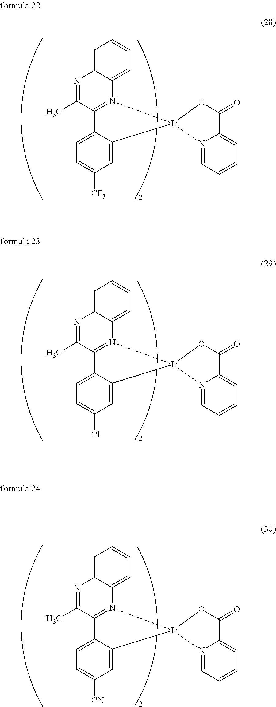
C1=C2C(=CC=C1)N1=C(C(C)=N2)C2=CC=C([CF3])C=C2[Ir]12N1=CC=CC=C1C(=O)O2.C1=C2C(=CC=C1)N1=C(C(C)=N2)C2=CC=C(Cl)C=C2[Ir]12N1=CC=CC=C1C(=O)O2.C1=C2C(=CC=C1)N1=C(C(C)=N2)C2=CC=C([CN])C=C2[Ir]12N1=CC=CC=C1C(=O)O2
